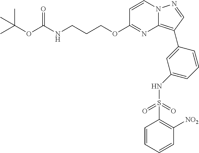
C1=CN2C(=C(C3=CC(NS(C4=C([NO2])C=CC=C4)(=O)=O)=CC=C3)C=N2)N=C1OCCCNC(OC(C)(C)C)=O
